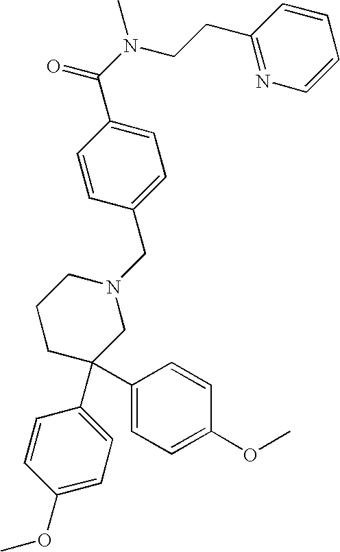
C1=C(C(N(CCC2=NC=CC=C2)C)=O)C=CC(CN2CCCC(C3=CC=C(OC)C=C3)(C3=CC=C(OC)C=C3)C2)=C1
